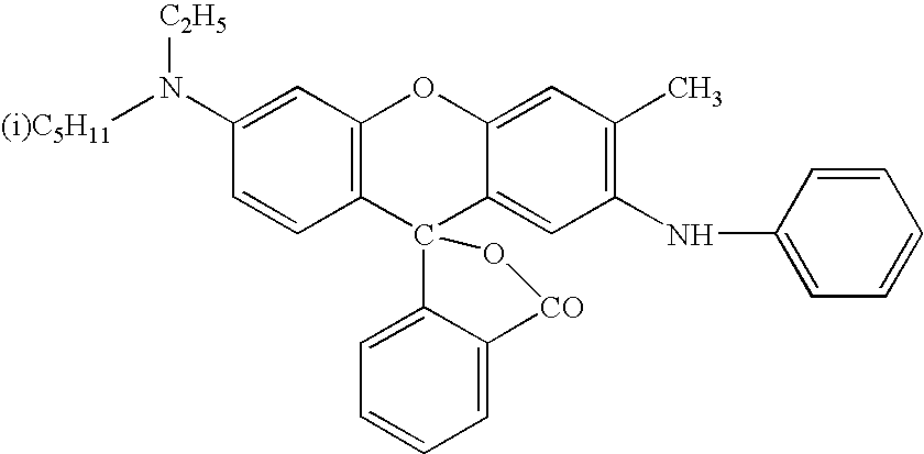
C1(N([(i)C5H11])[C2H5])=CC2=C(C=C1)C1(C3=CC(NC4=CC=CC=C4)=C(C)C=C3O2)C2=CC=CC=C2[CO]O1
